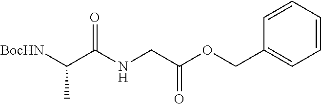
C1=CC(COC(CNC(C([BocHN])C)=O)=O)=CC=C1
